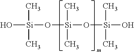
C[Si](C)(O[Si](O)(C)C)O[Si](O)(C)C
